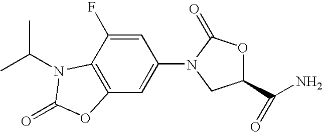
C12=C(C(F)=CC(N3C(=O)OC(C(N)=O)C3)=C1)N(C(C)C)C(=O)O2
